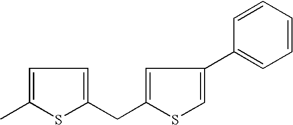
C1=C(C)SC(CC2=CC(C3=CC=CC=C3)=CS2)=C1
